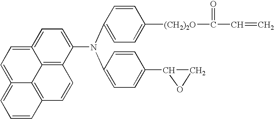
C1=CC2=C3C(=C1)=CC=C1=CC=C(N(C4=CC=C([(CH2)2O]C(=O)C=C)C=C4)C4=CC=C(C5CO5)C=C4)C(=C31)C=C2
